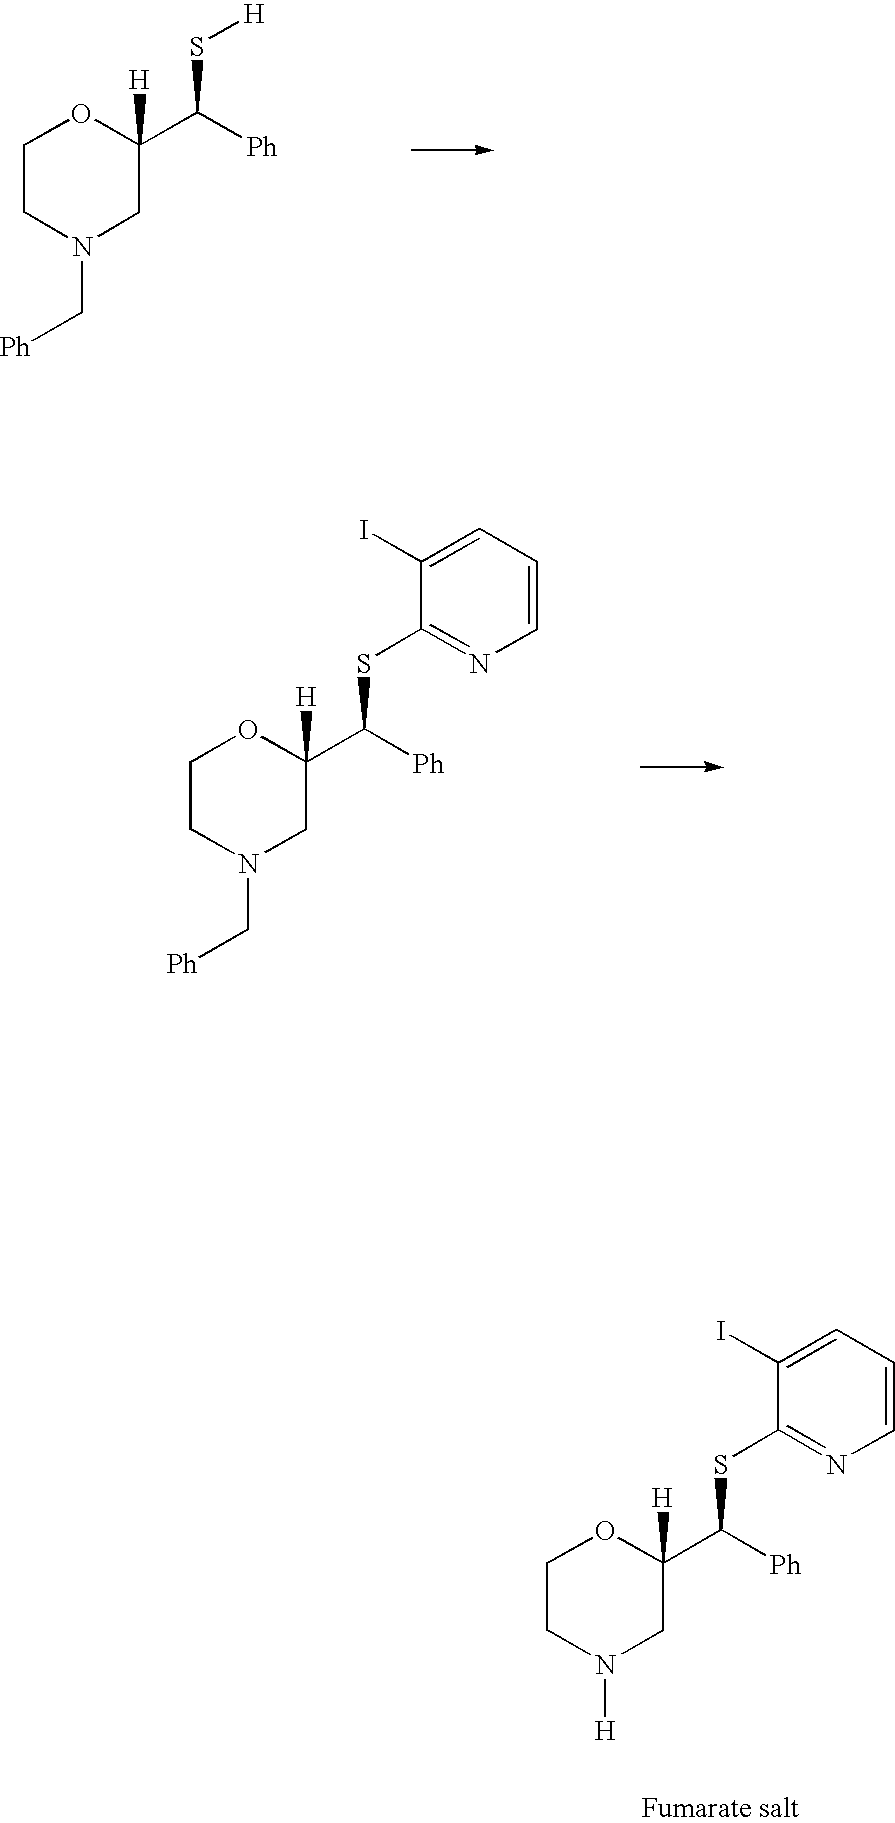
C1CN([H])CC(C([Ph])SC2=NC=CC=C2I)([H])O1.C1CN(C[Ph])CC(C([Ph])S[H])([H])O1.C1CN(C[Ph])CC(C([Ph])SC2=NC=CC=C2I)([H])O1
